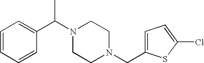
C(N1CCN(CC2=CC=C(Cl)S2)CC1)(C1=CC=CC=C1)C
